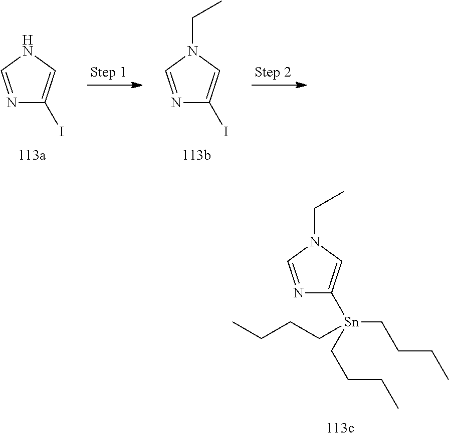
N1=CNC=C1I.N1=CN(CC)C=C1I.N1=CN(CC)C=C1[Sn](CCCC)(CCCC)CCCC
